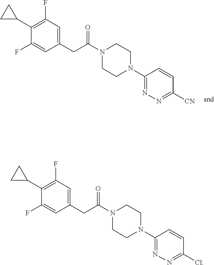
N1(C(CC2=CC(F)=C(C3CC3)C(F)=C2)=O)CCN(C2=NN=C([CN])C=C2)CC1.N1(C(CC2=CC(F)=C(C3CC3)C(F)=C2)=O)CCN(C2=NN=C(Cl)C=C2)CC1
